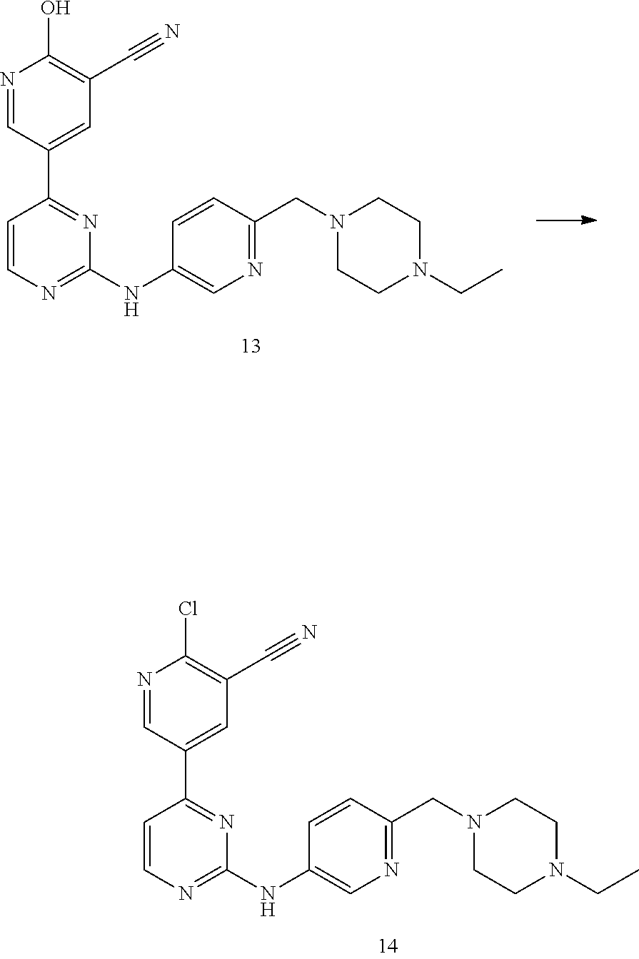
ClC1=C(C#N)C=C(C2=NC(NC3=CN=C(CN4CCN(CC)CC4)C=C3)=NC=C2)C=N1.OC1=C(C#N)C=C(C2=NC(NC3=CN=C(CN4CCN(CC)CC4)C=C3)=NC=C2)C=N1
